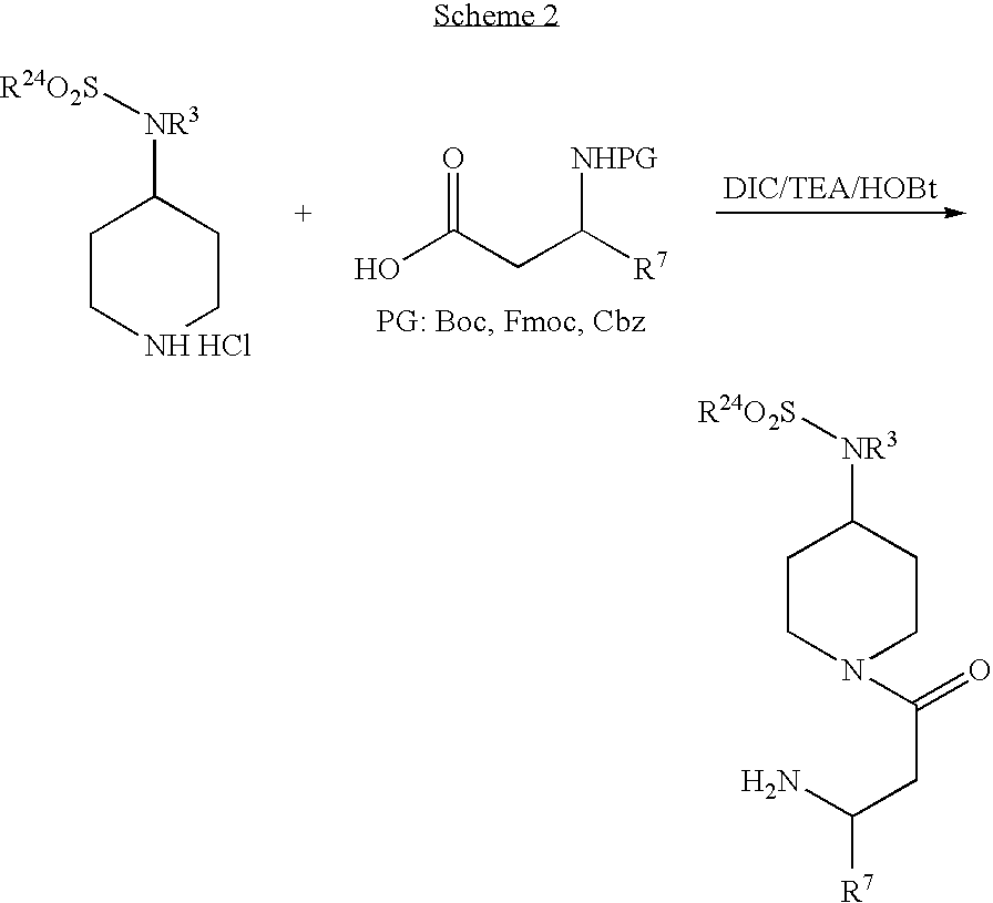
OC(CC([NHPG])[R7])=O.C1C[NH HCl]CCC1[NR3][R24O2S].C1CN(C(=O)CC(N)[R7])CCC1[NR3][R24O2S]
